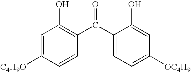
C1=C([C4H9O])C=CC(C(C2=CC=C([OC4H9])C=C2O)=O)=C1O
